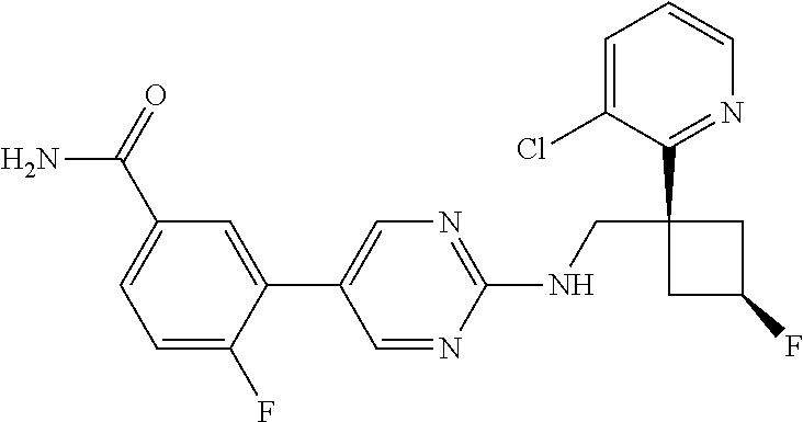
N(CC1(C2=NC=CC=C2Cl)CC(F)C1)C1=NC=C(C2=CC(C(=O)N)=CC=C2F)C=N1
